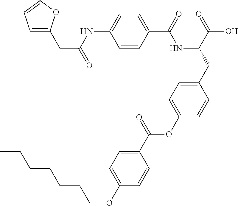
C1=CC(C(=O)NC(CC2=CC=C(OC(C3=CC=C(OCCCCCCC)C=C3)=O)C=C2)C(=O)O)=CC=C1NC(CC1=CC=CO1)=O
